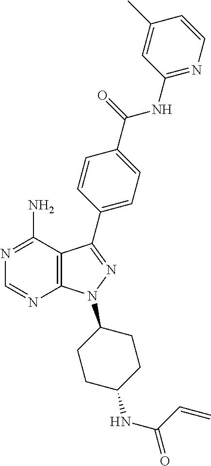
C12=C(C(N)=NC=N1)C(C1=CC=C(C(=O)NC3=NC=CC(C)=C3)C=C1)=NN2C1CCC(NC(=O)C=C)CC1
